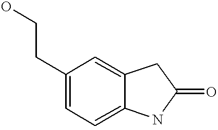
C1=C(CCO)C=C2C(=C1)NC(=O)C2
